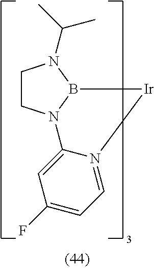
C1CN2B(N1C(C)C)[Ir]N1=CC=C(F)C=C21
